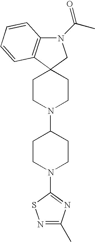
C12(CCN(C3CCN(C4=NC(C)=NS4)CC3)CC1)CN(C(C)=O)C1=C2C=CC=C1
